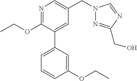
C1(OCC)=NC=C(CN2N=C(CO)N=C2)C=C1C1=CC=CC(OCC)=C1
